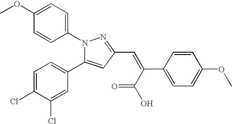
N1(C2=CC=C(OC)C=C2)C(C2=CC=C(Cl)C(Cl)=C2)=CC(C=C(C2=CC=C(OC)C=C2)C(=O)O)=N1
